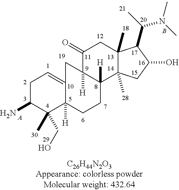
NC1C(CO)(C)C2([H])C(=CC1)CC1([H])C([H])(CC2)C2(C)C(C)(CC1=O)C(C(C)N(C)C)C(O)C2.B.[A]
